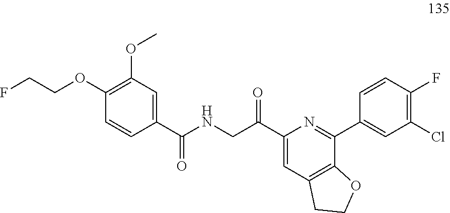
C1(OCCF)=C(OC)C=C(C(NCC(=O)C2=CC3=C(C(C4=CC(Cl)=C(F)C=C4)=N2)OCC3)=O)C=C1
